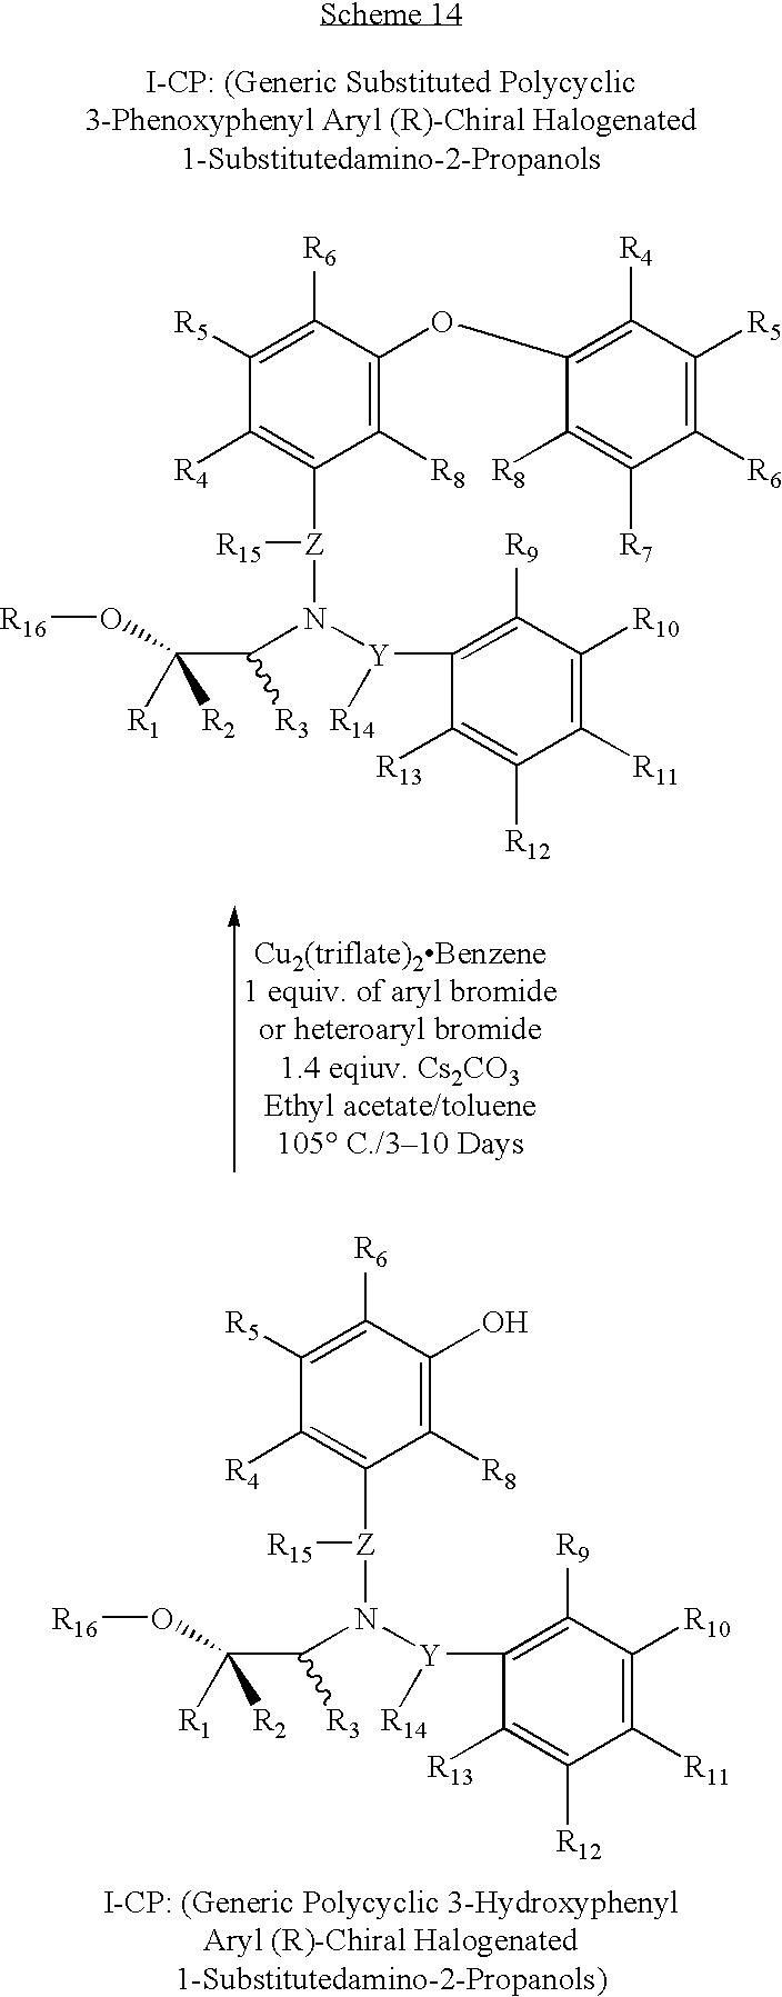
C1([R8])=C(OC2=C([R4])C([R5])=C([R6])C([R7])=C2[R8])C([R6])=C([R5])C([R4])=C1[Z]([R15])N([Y](C1=C([R9])C([R10])=C([R11])C([R12])=C1[R13])[R14])C(C([R1])([R2])O[R16])[R3].C1([R8])=C(O)C([R6])=C([R5])C([R4])=C1[Z]([R15])N([Y](C1=C([R9])C([R10])=C([R11])C([R12])=C1[R13])[R14])C(C([R1])([R2])O[R16])[R3]
